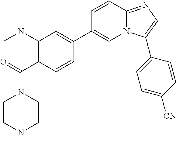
C1(N(C)C)=C(C(=O)N2CCN(C)CC2)C=CC(C2=CN3C(=NC=C3C3=CC=C([CN])C=C3)C=C2)=C1
